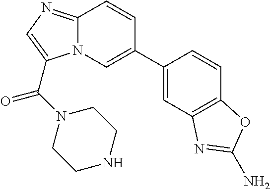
C1=C(C2=CN3C(=NC=C3C(N3CCNCC3)=O)C=C2)C=CC2=C1N=C(N)O2
